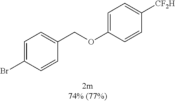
C1=C(OCC2=CC=C(Br)C=C2)C=CC([CF2H])=C1
